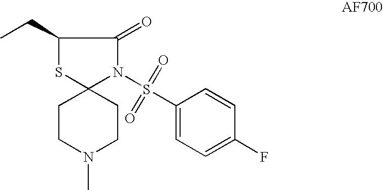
C1CN(C)CCC12SC(CC)C(=O)N2S(C1=CC=C(F)C=C1)(=O)=O
